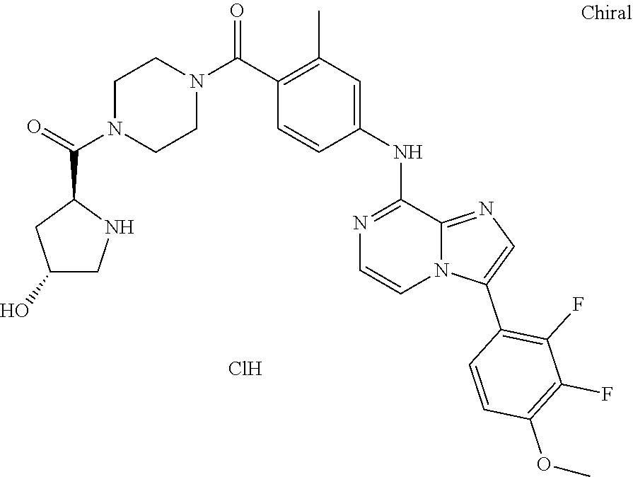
C1(C(N2CCN(C(=O)C3CC(O)CN3)CC2)=O)=C(C)C=C(NC2=NC=CN3C2=NC=C3C2=C(F)C(F)=C(OC)C=C2)C=C1.Cl
